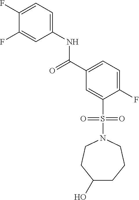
C1(F)=CC=C(NC(=O)C2=CC=C(F)C(S(=O)(=O)N3CCC(O)CCC3)=C2)C=C1F
